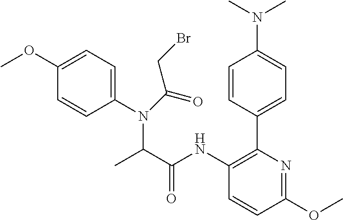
C1=C(OC)C=CC(N(C(C(NC2=C(C3=CC=C(N(C)C)C=C3)N=C(OC)C=C2)=O)C)C(=O)CBr)=C1
